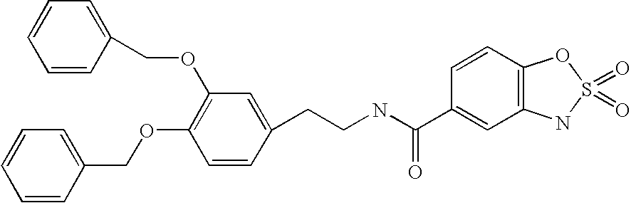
C1=CC(COC2=C(OCC3=CC=CC=C3)C=CC(CCNC(=O)C3=CC4=C(C=C3)OS(=O)(=O)N4)=C2)=CC=C1
